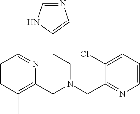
C1=CC(C)=C(CN(CC2=NC=CC=C2Cl)CCC2=CN=CN2)N=C1
